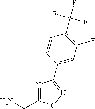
N1=C(CN)ON=C1C1=CC(F)=C(C(F)(F)F)C=C1
